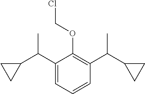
C1(C(C2CC2)C)=CC=CC(C(C2CC2)C)=C1OCCl
